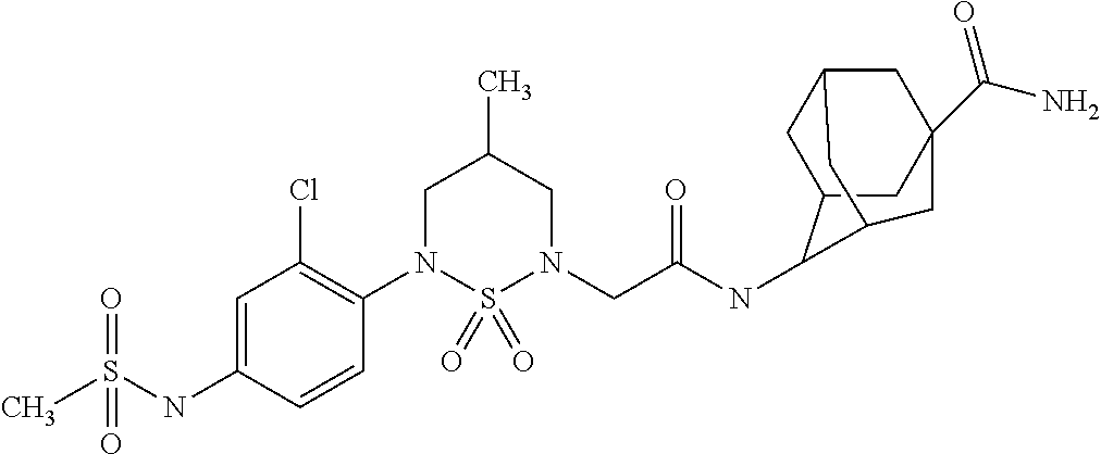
C1=C(NS(C)(=O)=O)C=CC(N2S(=O)(=O)N(CC(NC3C4CC5CC(C(=O)N)(CC3C5)C4)=O)CC(C)C2)=C1Cl
